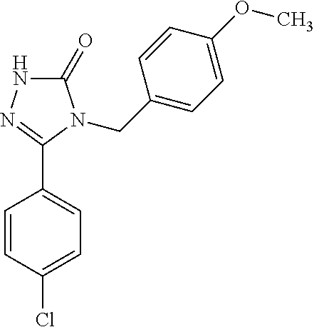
C1=CC(Cl)=CC=C1C1=NNC(=O)N1CC1=CC=C(OC)C=C1
